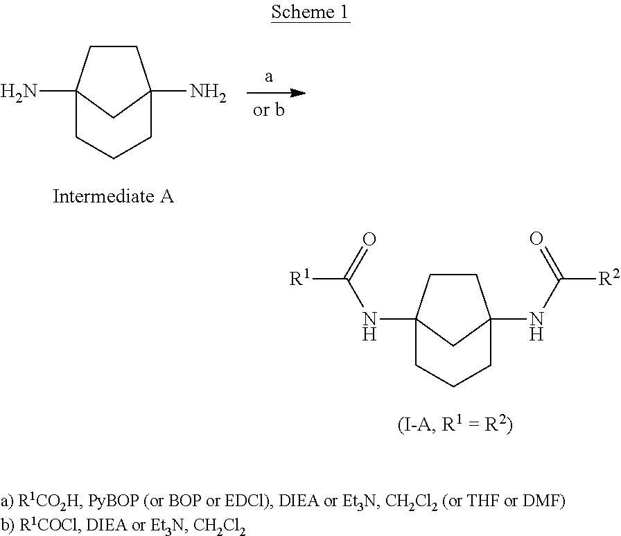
C1CC2(N)CC1(N)CCC2.C1CC2(NC([R1])=O)CC1(NC([R2])=O)CCC2
